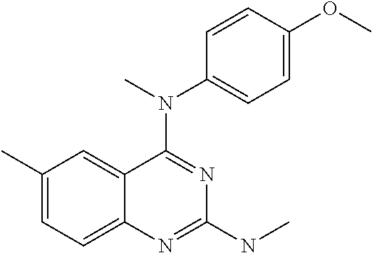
C12=CC(C)=CC=C1N=C(NC)N=C2N(C)C1=CC=C(OC)C=C1
